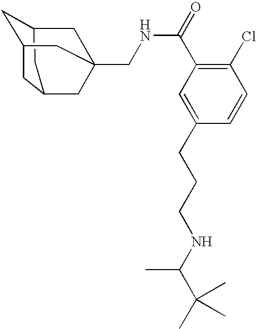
C1C2CC3CC1CC(CNC(C1=C(Cl)C=CC(CCCNC(C(C)(C)C)C)=C1)=O)(C2)C3
